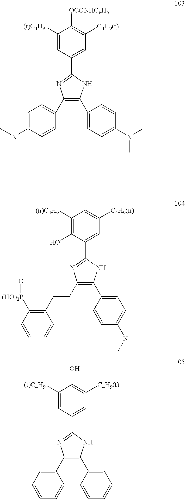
C1([(t)C4H9])=CC(C2=NC(C3=CC=C(N(C)C)C=C3)=C(C3=CC=C(N(C)C)C=C3)N2)=CC([C4H9(t)])=C1[OCONHC6H5].C1([(n)C4H9])=C(O)C(C2=NC(CCC3=C([(HO)2P]=O)C=CC=C3)=C(C3=CC=C(N(C)C)C=C3)N2)=CC([C4H9(n)])=C1.C1([(t)C4H9])=CC(C2=NC(C3=CC=CC=C3)=C(C3=CC=CC=C3)N2)=CC([C4H9(t)])=C1O
